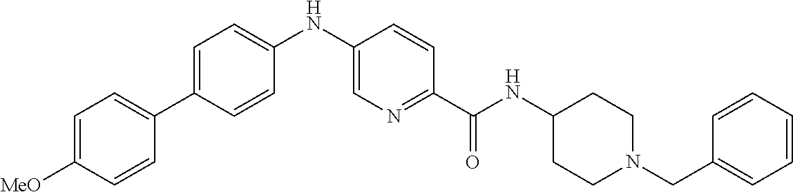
C1(C2=CC=C([MeO])C=C2)=CC=C(NC2=CN=C(C(NC3CCN(CC4=CC=CC=C4)CC3)=O)C=C2)C=C1
